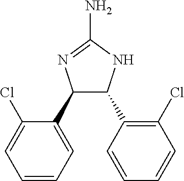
C1(C2=CC=CC=C2Cl)C(C2=C(Cl)C=CC=C2)NC(N)=N1
